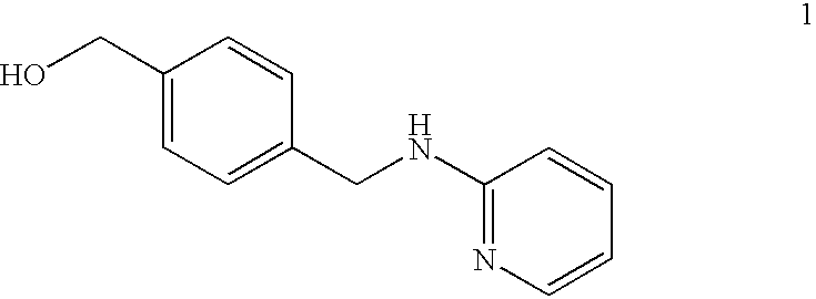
C1(CO)=CC=C(CNC2=NC=CC=C2)C=C1
